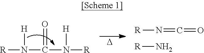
[D].[R]N(C(N([R])[H])=O)[H].[R]N=C=O.[R]N
